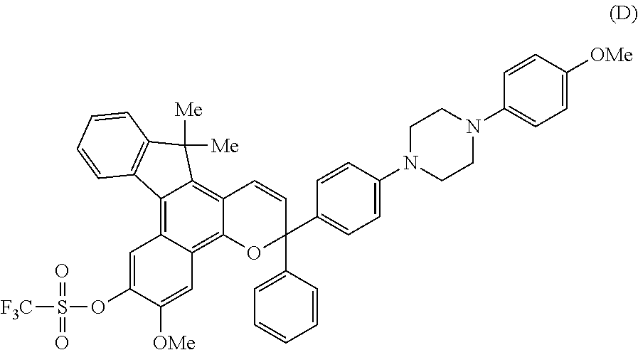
C12=C3C(=C4C(=C1C([Me])([Me])C1=C2C=CC=C1)C=CC(C1=CC=CC=C1)(C1=CC=C(N2CCN(C5=CC=C([OMe])C=C5)CC2)C=C1)O4)C=C([OMe])C(OS(=O)(=O)[F3C])=C3
